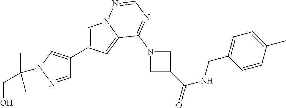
C1=C(C2=CN(C(CO)(C)C)N=C2)C=C2N1N=CN=C2N1CC(C(=O)NCC2=CC=C(C)C=C2)C1
